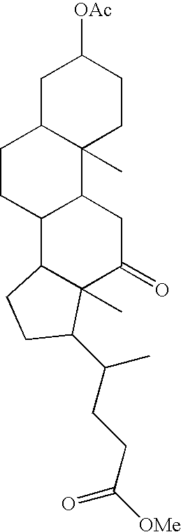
C1C2C(C)(CCC1[OAc])C1C(CC2)C2C(C)(C(=O)C1)C(C(CCC(=O)[OMe])C)CC2
